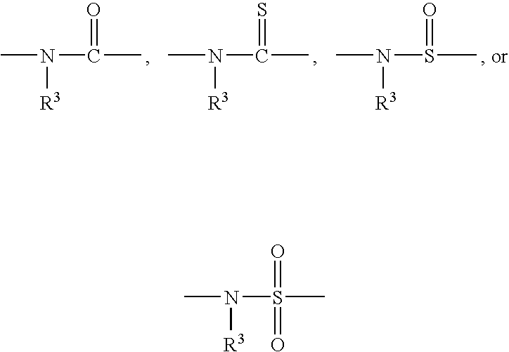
CN([R3])C(C)=O.CN([R3])C(C)=S.CN([R3])S(C)=O.CN([R3])S(C)(=O)=O
